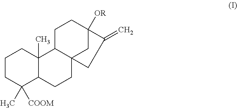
C1CC(C)([COOM])C2C(C)(C1)C1C3(CC2)CC([OR])(CC1)C(=C)C3
